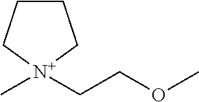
C1CC[N+](C)(CCOC)C1
